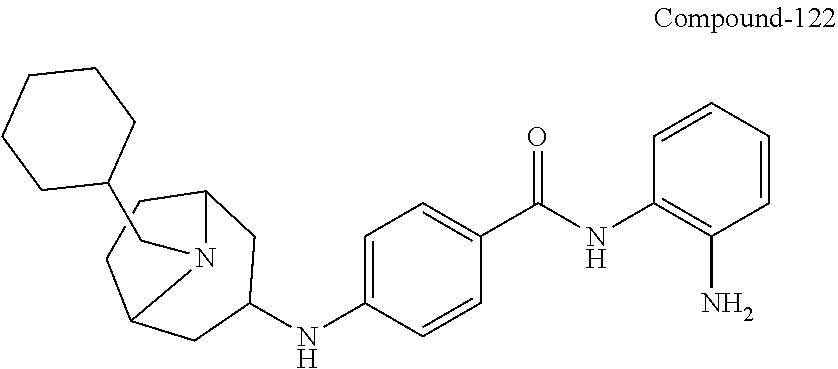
C1=C(NC2CC3CCC(C2)N3CC2CCCCC2)C=CC(C(NC2=C(N)C=CC=C2)=O)=C1
